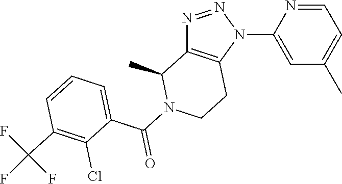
N1=NN(C2=CC(C)=CC=N2)C2=C1C(C)N(C(C1=CC=CC(C(F)(F)F)=C1Cl)=O)CC2
